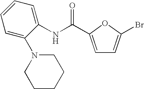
N(C1=CC=CC=C1N1CCCCC1)C(C1=CC=C(Br)O1)=O
